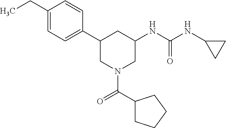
C1(CC)=CC=C(C2CN(C(C3CCCC3)=O)CC(NC(NC3CC3)=O)C2)C=C1
